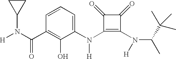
[H]N(C(C1=C(O)C(N(C2=C(N(C(C(C)(C)C)C)[H])C(=O)C2=O)[H])=CC=C1)=O)C1CC1
